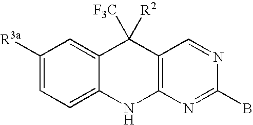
C1([R3a])=CC=C2C(=C1)C([F3C])([R2])C1=C(N2)N=C(B)N=C1
